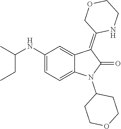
C1(NC(C)CC)=CC=C2C(=C1)C(=C1NCCOC1)C(=O)N2C1CCOCC1
